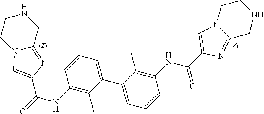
C1(NC(C2=CN3C(=N2)CNCC3)=O)=C(C)C(C2=CC=CC(NC(=O)C3=CN4C(=N3)CNCC4)=C2C)=CC=C1
